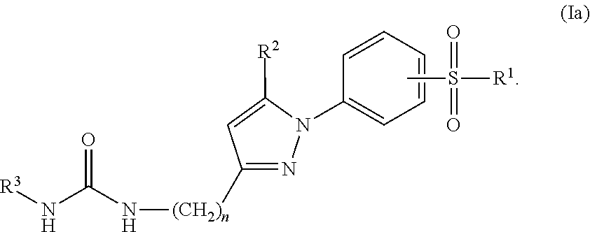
N(C(N[(CH2)n]C1=NN(C2=CC=CC=C2)C([R2])=C1)=O)[R3].CS([R1])(=O)=O
